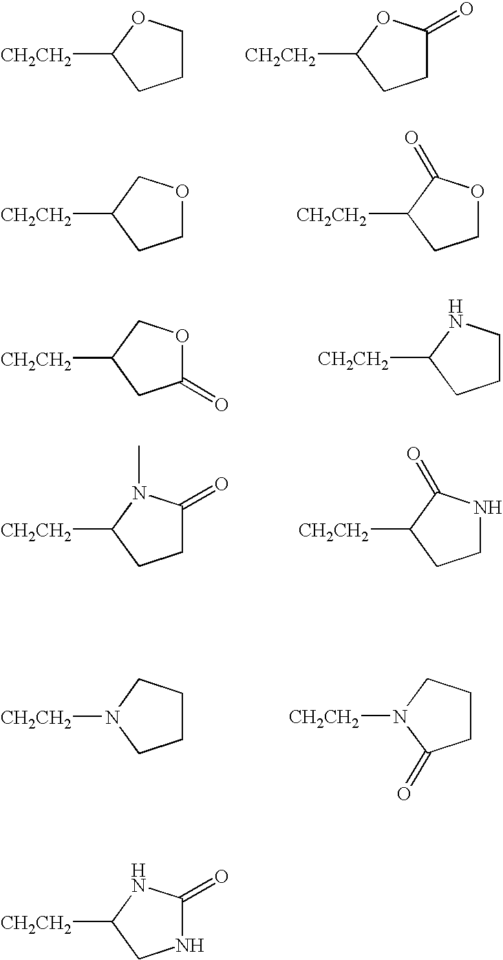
C1COC([CH2CH2])C1.C1C(=O)OC([CH2CH2])C1.C1OC(=O)C([CH2CH2])C1.C1OCC([CH2CH2])C1.C1(=O)OCC([CH2CH2])C1.C1CNC([CH2CH2])C1.C1C(=O)N(C)C([CH2CH2])C1.C1NC(=O)C([CH2CH2])C1.C1CCN([CH2CH2])C1.C1CCN([CH2CH2])C1=O.N1C(=O)NC([CH2CH2])C1
